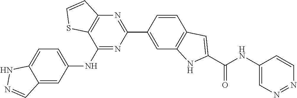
C12=C(C(NC3=CC=C4C(=C3)C=NN4)=NC(C3=CC4=C(C=C3)C=C(C(NC3=CN=NC=C3)=O)N4)=N1)SC=C2
